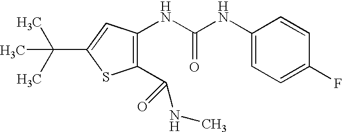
C1(C(NC)=O)=C(NC(NC2=CC=C(F)C=C2)=O)C=C(C(C)(C)C)S1
